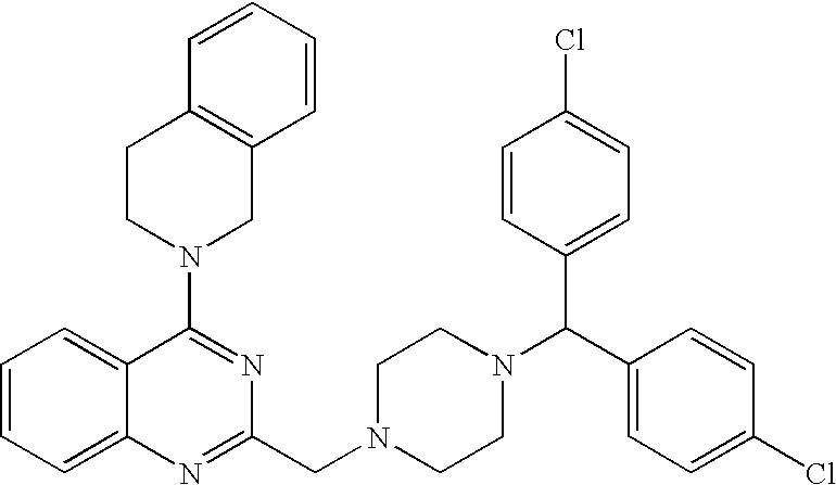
C12=CC=CC=C1C(N1CC3=C(CC1)C=CC=C3)=NC(CN1CCN(C(C3=CC=C(Cl)C=C3)C3=CC=C(Cl)C=C3)CC1)=N2
